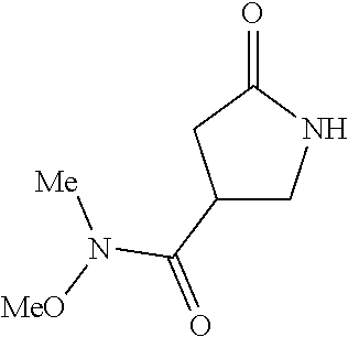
C1NC(=O)CC1C(=O)N([MeO])[Me]
